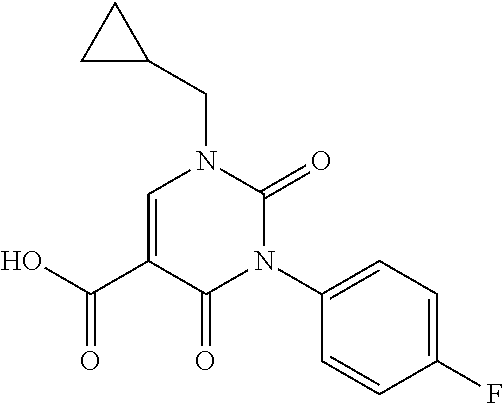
C1C(CN2C=C(C(=O)O)C(=O)N(C3=CC=C(F)C=C3)C2=O)C1
